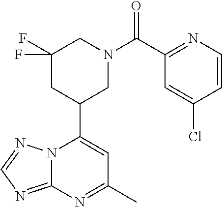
N12C(=NC=N1)N=C(C)C=C2C1CN(C(=O)C2=NC=CC(Cl)=C2)CC(F)(F)C1
